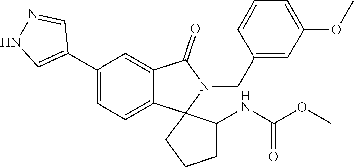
C1(C2=CNN=C2)=CC=C2C(=C1)C(=O)N(CC1=CC(OC)=CC=C1)C21CCCC1NC(OC)=O
